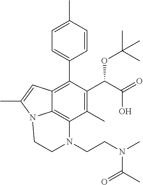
C1=C(C)C=CC(C2=C3C4=C(C(C)=C2C(C(O)=O)OC(C)(C)C)N(CCN(C)C(=O)C)CCN4C(C)=C3)=C1
